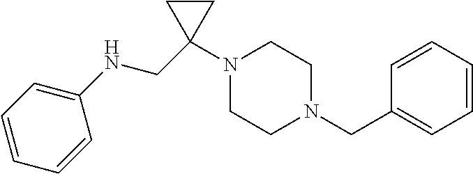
C(C1(N2CCN(CC3=CC=CC=C3)CC2)CC1)NC1=CC=CC=C1
